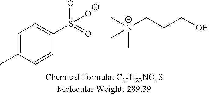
C1=C(C)C=CC(S(=O)(=O)[O-])=C1.C[N+](CCCO)(C)C
